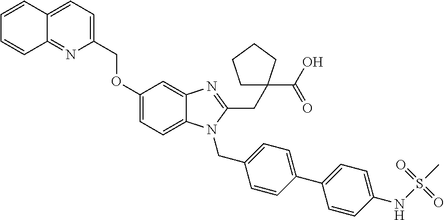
O(C1=CC=C2C(=C1)N=C(CC1(C(O)=O)CCCC1)N2CC1=CC=C(C2=CC=C(NS(C)(=O)=O)C=C2)C=C1)CC1=CC=C2C(=N1)C=CC=C2
